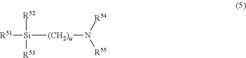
[R51][Si]([R52])([R53])[(CH2)u]N([R55])[R54]
